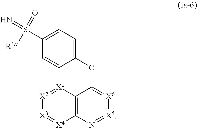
C12=C(N=[X5][X6]=C1OC1=CC=C(S(=N)(=O)[R1a])C=C1)[X4]=[X3][X2]=[X1]2
